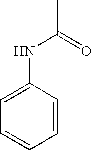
C1=C(NC(C)=O)C=CC=C1
